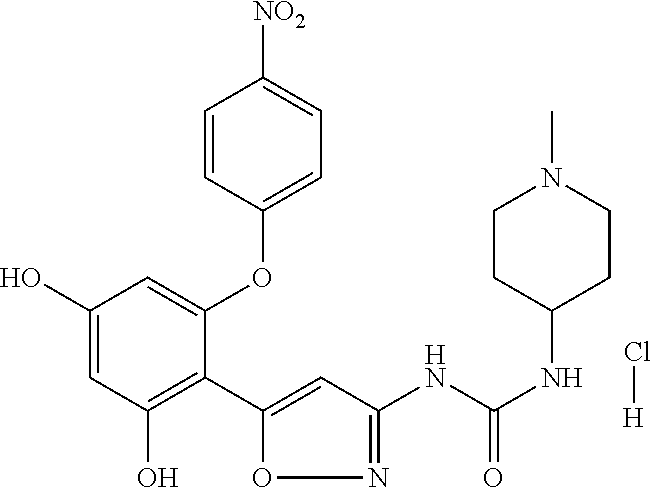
C1(O)=CC(O)=C(C2=CC(NC(NC3CCN(C)CC3)=O)=NO2)C(OC2=CC=C([NO2])C=C2)=C1.Cl[H]
